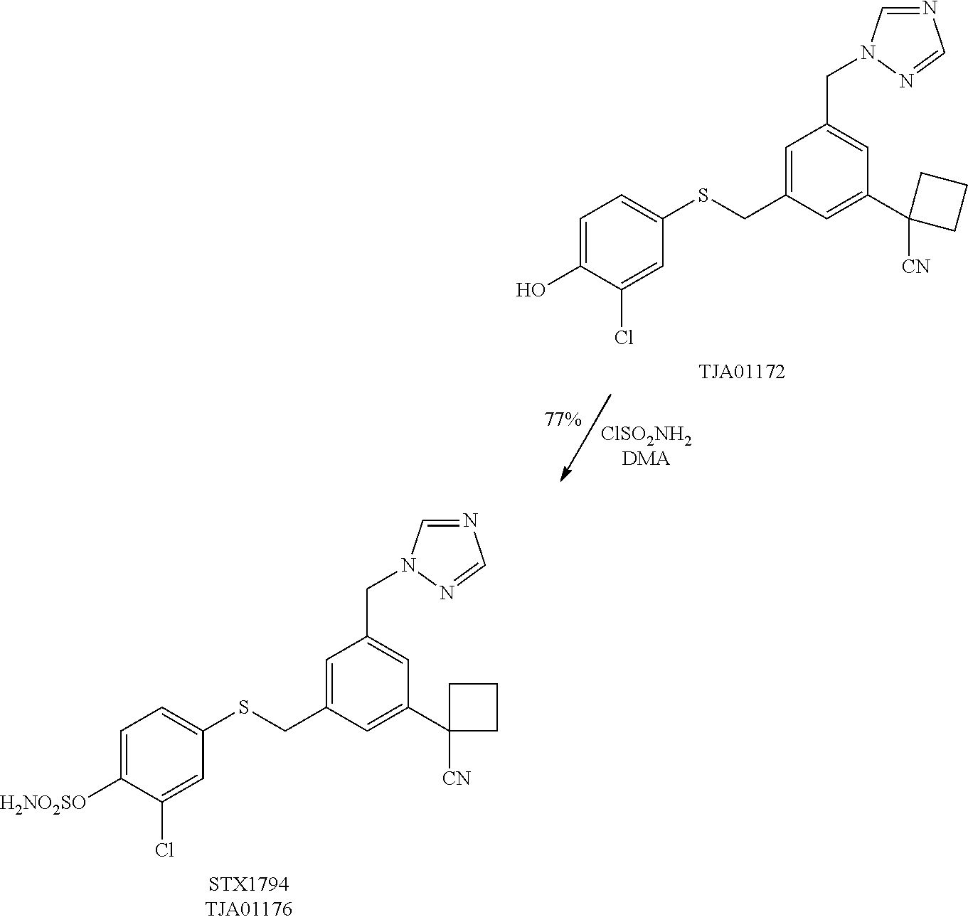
[ClSO2NH2DMA].C1=C(O)C(Cl)=CC(SCC2=CC(CN3C=NC=N3)=CC(C3([CN])CCC3)=C2)=C1.C1=C([H2NO2SO])C(Cl)=CC(SCC2=CC(CN3C=NC=N3)=CC(C3([CN])CCC3)=C2)=C1
